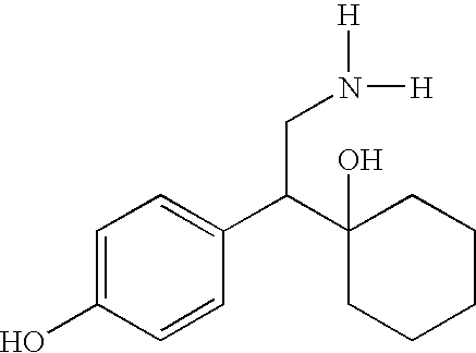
C1=C(O)C=CC(C(C2(O)CCCCC2)CN([H])[H])=C1
